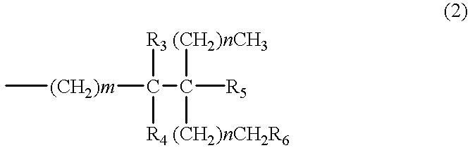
C[(CH2)m]C(C([R5])([(CH2)nCH3])[(CH2)nCH2R6])([R3])[R4]
